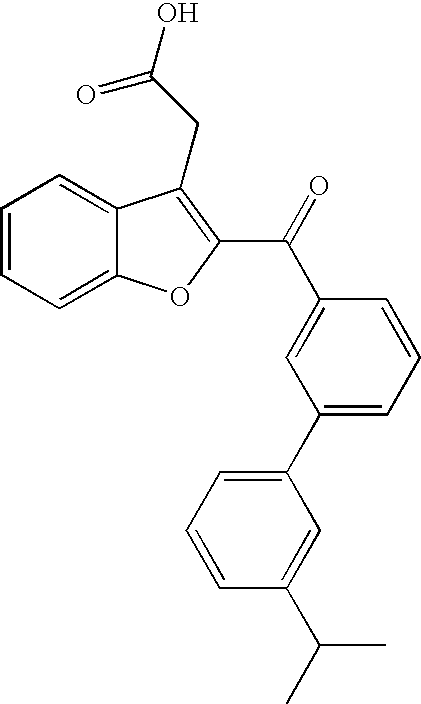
C1=CC=C2C(=C1)C(CC(O)=O)=C(C(=O)C1=CC(C3=CC=CC(C(C)C)=C3)=CC=C1)O2
